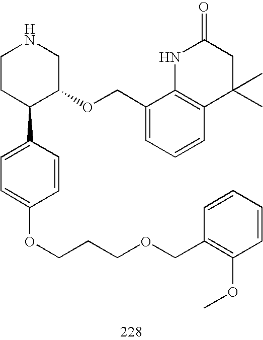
C1CC(C2=CC=C(OCCCOCC3=C(OC)C=CC=C3)C=C2)C(OCC2=CC=CC3=C2NC(=O)CC3(C)C)CN1
